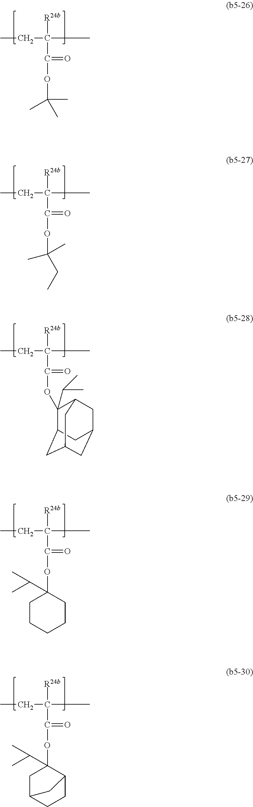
CCC(C)([R24b])C(=O)OC(C)(C)C.CCC(C)([R24b])C(=O)OC(C)(CC)C.CCC(C)([R24b])C(=O)OC1(C(C)C)C2CC3CC(CC1C3)C2.CCC(C)([R24b])C(=O)OC1(C(C)C)CCCCC1.CCC(C)([R24b])C(=O)OC1(C(C)C)CC2CCC1C2
